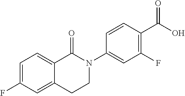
C1=C(F)C=C2C(=C1)C(=O)N(C1=CC(F)=C(C(O)=O)C=C1)CC2
